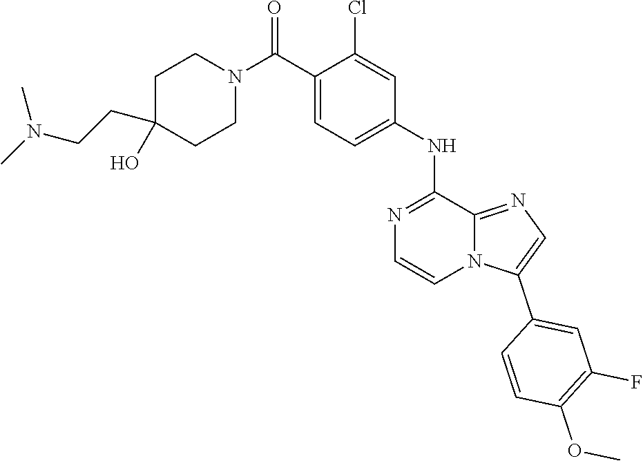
C1(O)(CCN(C)C)CCN(C(C2=CC=C(NC3=NC=CN4C3=NC=C4C3=CC(F)=C(OC)C=C3)C=C2Cl)=O)CC1
